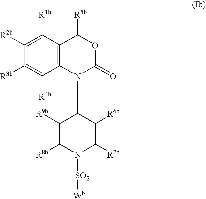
C1([R2b])=C([R1b])C2=C(C([R4b])=C1[R3b])N(C1C([R9b])C([R8b])N([SO2][Wb])C([R7b])C1[R6b])C(=O)OC2[R5b]
